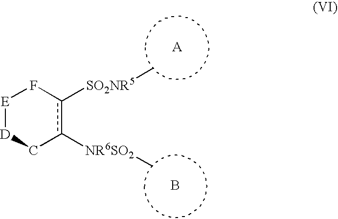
B.[E]1[D]Cc([NR6SO2]C)c([SO2NR5]C)F1
